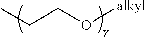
CCCO[alkyl]
